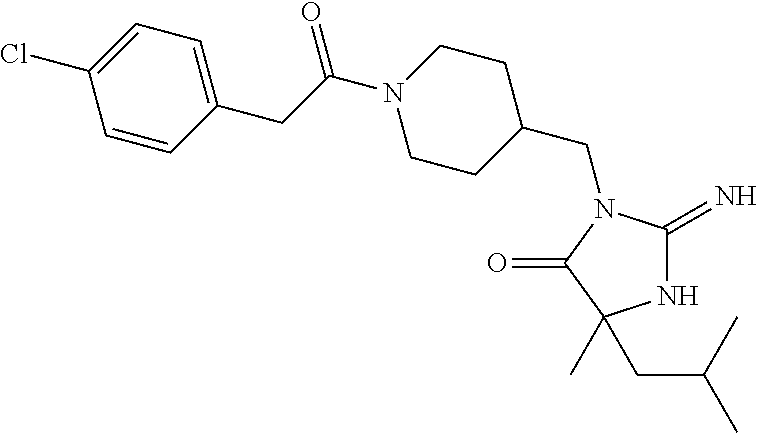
N1C(=N)N(CC2CCN(C(CC3=CC=C(Cl)C=C3)=O)CC2)C(=O)C1(C)CC(C)C
